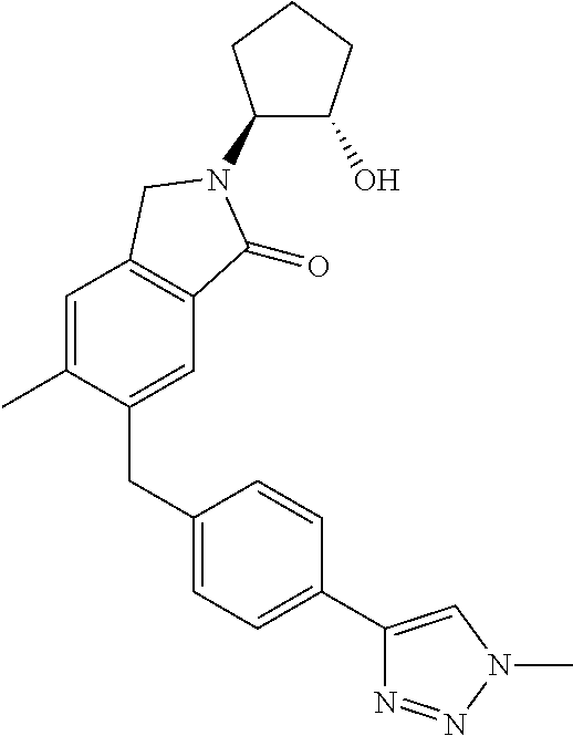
C1=C(C)C(CC2=CC=C(C3=CN(C)N=N3)C=C2)=CC2=C1CN(C1C(O)CCC1)C2=O
